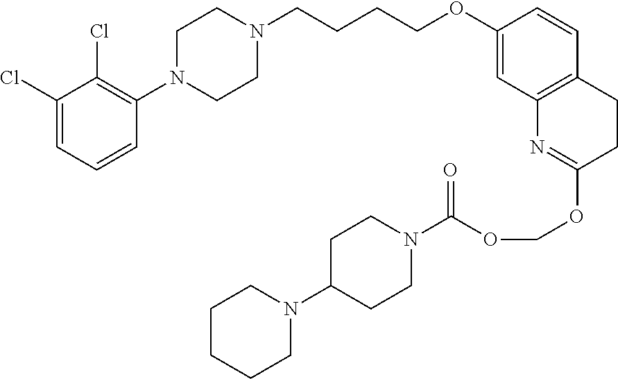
C1(Cl)=CC=CC(N2CCN(CCCCOC3=CC4=C(C=C3)CCC(OCOC(=O)N3CCC(N5CCCCC5)CC3)=N4)CC2)=C1Cl
